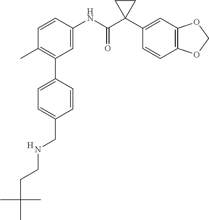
C1(C)=C(C2=CC=C(CNCCC(C)(C)C)C=C2)C=C(NC(C2(C3=CC4=C(C=C3)OCO4)CC2)=O)C=C1.[H]
